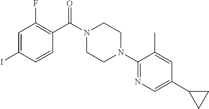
C1=C(I)C=CC(C(N2CCN(C3=NC=C(C4CC4)C=C3C)CC2)=O)=C1F
